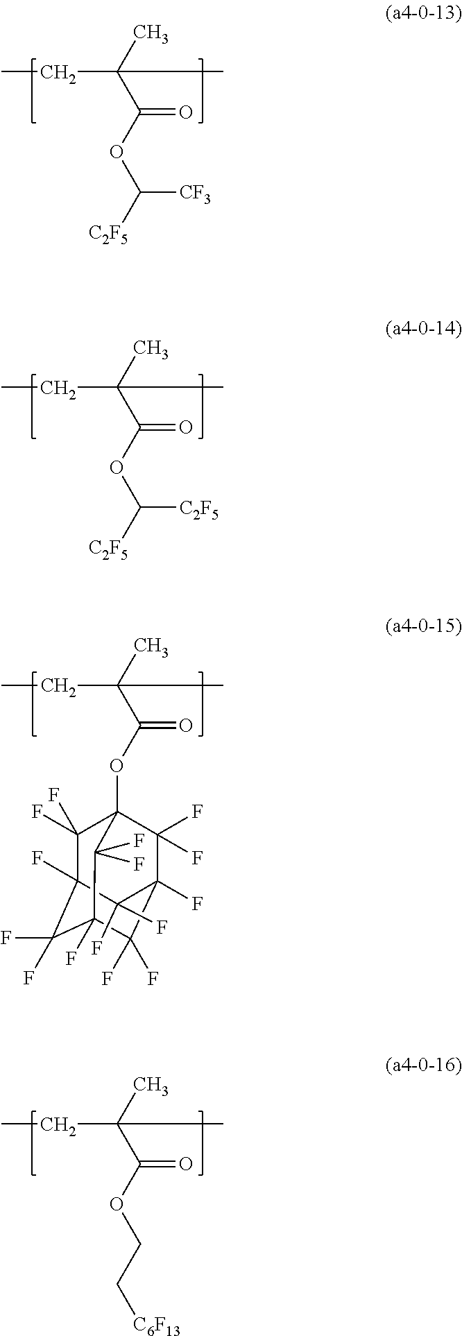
C(C(C)(C(OC([C2F5])[CF3])=O)C)C.C(C(C)(C(OC([C2F5])[C2F5])=O)C)C.C(C(C)(C(OCC[C6F13])=O)C)C.C(C(C)(C(OC12C(F)(F)C3(F)C(F)(F)C(F)(C(F)(F)C(F)(C1(F)F)C3(F)F)C2(F)F)=O)C)C
